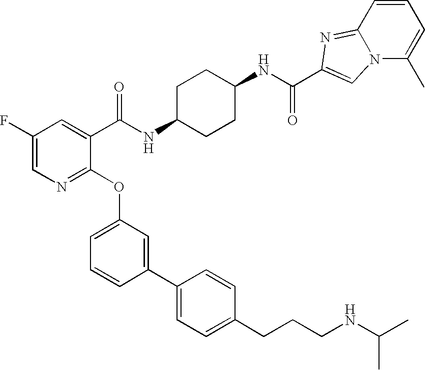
C1(F)=CN=C(OC2=CC=CC(C3=CC=C(CCCNC(C)C)C=C3)=C2)C(C(NC2CCC(NC(=O)C3=CN4C(=N3)C=CC=C4C)CC2)=O)=C1
